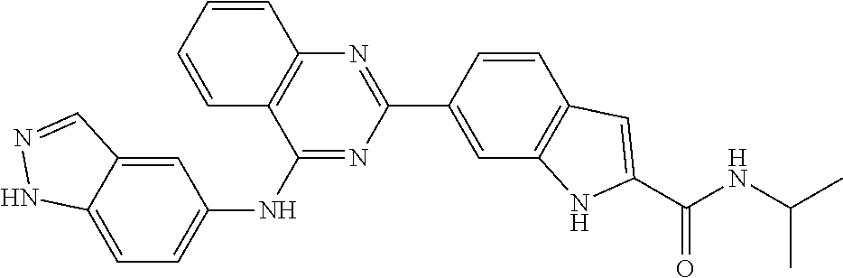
C12=CC=C(NC3=NC(C4=CC5=C(C=C4)C=C(C(NC(C)C)=O)N5)=NC4=C3C=CC=C4)C=C1C=NN2
